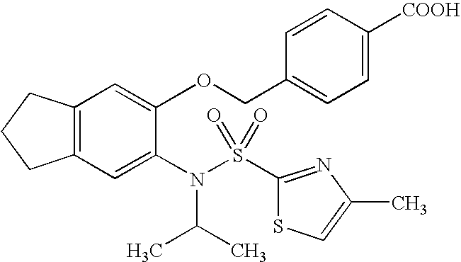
C12=C(C=C(N(C(C)C)S(=O)(=O)C3=NC(C)=CS3)C(OCC3=CC=C([COOH])C=C3)=C1)CCC2
